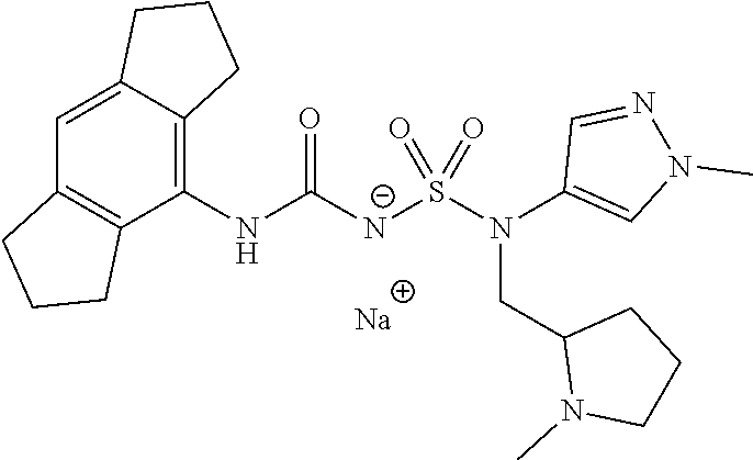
[Na].C1(NC([N-]S(N(C2=CN(C)N=C2)CC2N(C)CCC2)(=O)=O)=O)=C2C(=CC3=C1CCC3)CCC2
